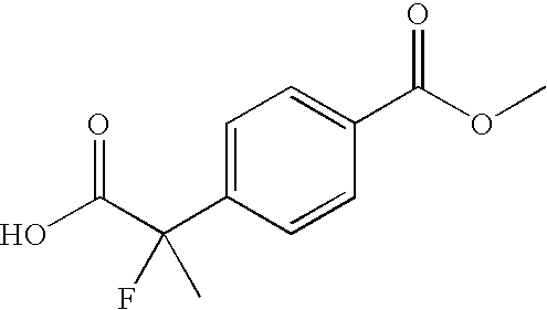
C1=C(C(C(O)=O)(F)C)C=CC(C(OC)=O)=C1
